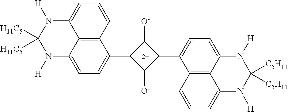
[H11C5]C1([H11C5])N([H])C2=CC=C(C3C([O-])C(C4=CC=C5C6=C4C=CC=C6N([H])C([C5H11])([C5H11])N5[H])C3[O-])C3=C2C(=CC=C3)N1[H]
